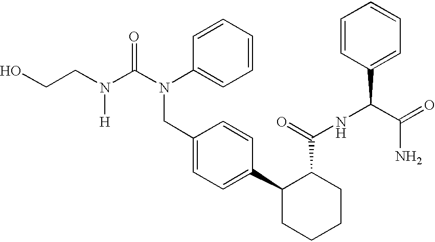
C1(CN(C(=O)N(CCO)[H])C2=CC=CC=C2)=CC=C(C2CCCCC2C(NC(C2=CC=CC=C2)C(=O)N)=O)C=C1
